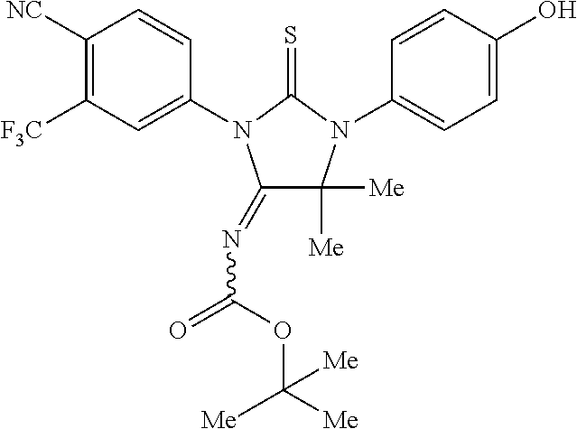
C1(=NC(=O)OC([Me])([Me])[Me])C([Me])([Me])N(C2=CC=C(O)C=C2)C(=S)N1C1=CC([F3C])=C([NC])C=C1
